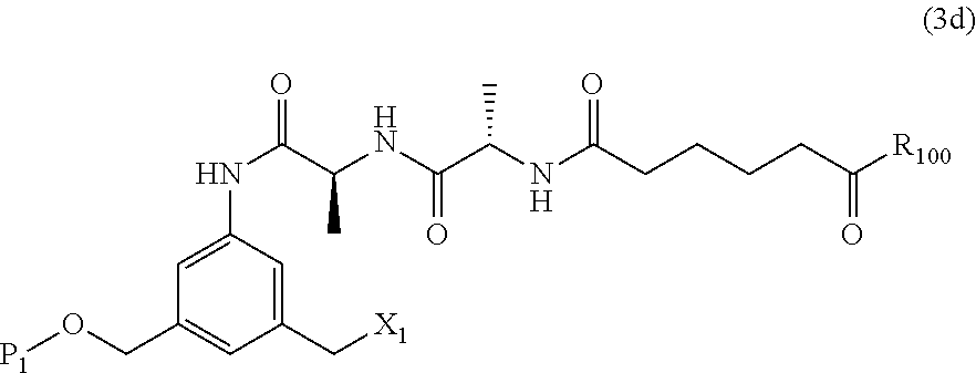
[X1]CC1=CC(NC(C(C)NC(=O)C(NC(=O)CCCCC([R100])=O)C)=O)=CC(CO[P1])=C1
